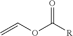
C=COC([R])=O
